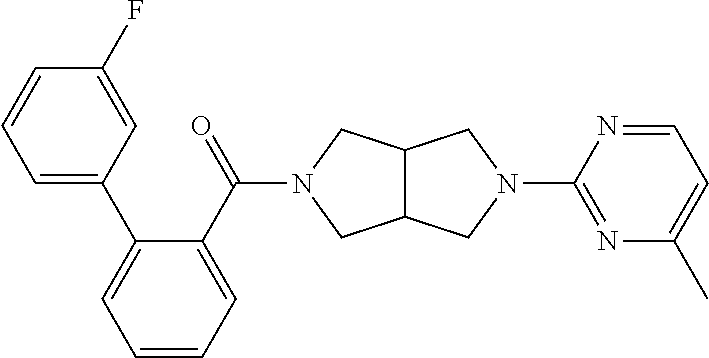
C12C(CN(C(C3=CC=CC=C3C3=CC=CC(F)=C3)=O)C1)CN(C1=NC(C)=CC=N1)C2
